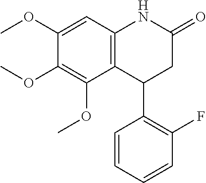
C12=C(C=C(OC)C(OC)=C1OC)NC(=O)CC2C1=C(F)C=CC=C1
